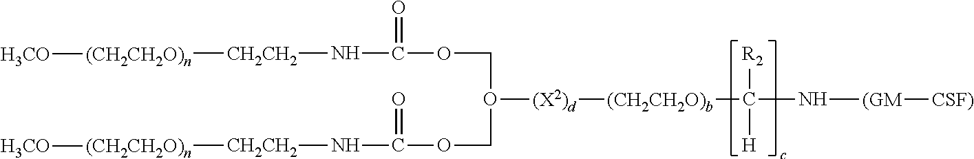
O([(X2)d][(CH2CH2O)b]C(N[(GM][CSF)])([R2])[H])(COC(=O)N[CH2CH2][(CH2CH2O)n][H3CO])COC(=O)N[CH2CH2][(CH2CH2O)n][H3CO]
